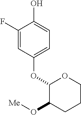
C1(F)=CC(OC2C(O[Me])CCCO2)=CC=C1O
